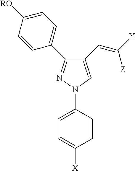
C1=C(N2C=C(C=C([Z])[Y])C(C3=CC=C([RO])C=C3)=N2)C=CC([X])=C1
